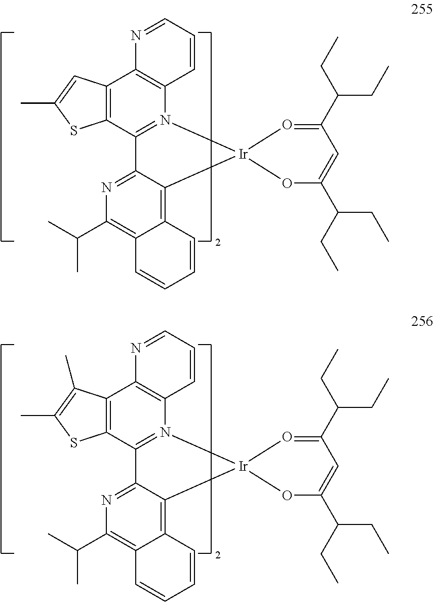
C12=C3C(=NC(C(C)C)=C1C=CC=C2)C1=N(C2=C(C4=C1SC(C)=C4)N=CC=C2)[Ir]31OC(C(CC)CC)=CC(C(CC)CC)=O1.C12=C3C(=NC(C(C)C)=C1C=CC=C2)C1=N(C2=C(C4=C1SC(C)=C4C)N=CC=C2)[Ir]31OC(C(CC)CC)=CC(C(CC)CC)=O1
